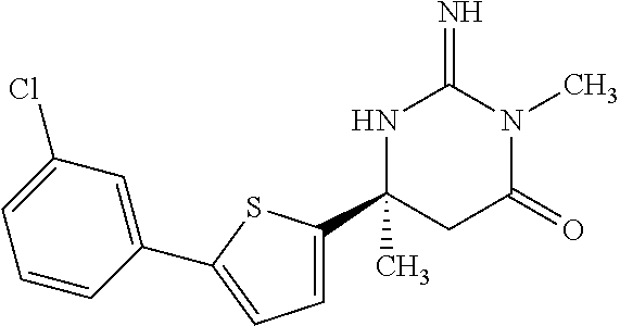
C1(C)(C2=CC=C(C3=CC(Cl)=CC=C3)S2)CC(=O)N(C)C(=N)N1
